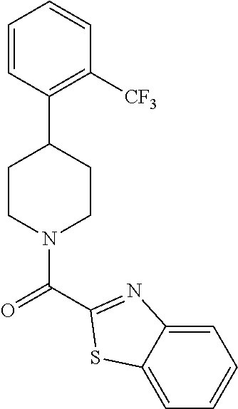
C1=C2C(=CC=C1)N=C(C(=O)N1CCC(C3=C([CF3])C=CC=C3)CC1)S2
